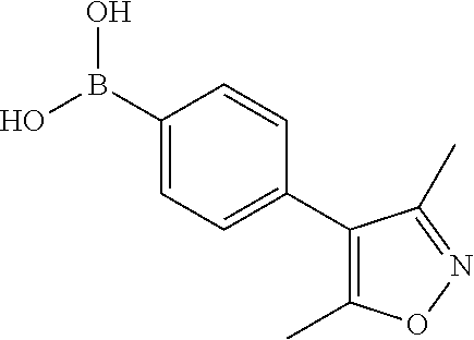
C1(B(O)O)=CC=C(C2=C(C)ON=C2C)C=C1
